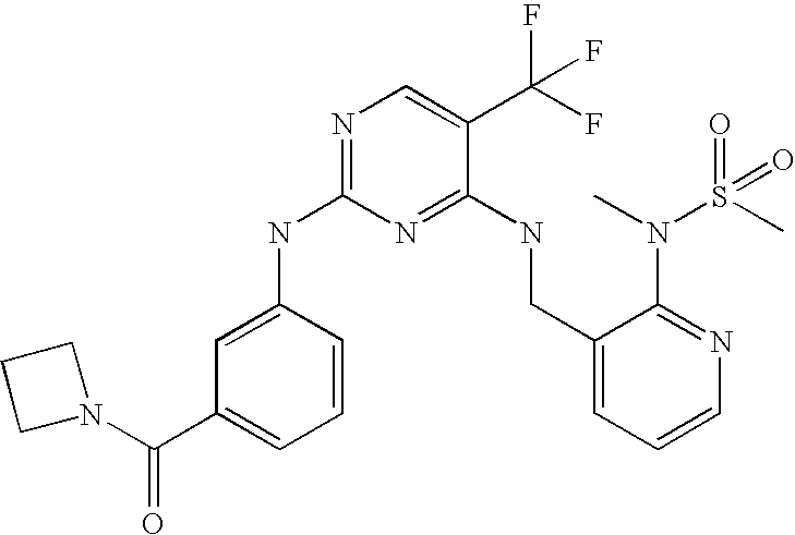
C1(CNC2=NC(NC3=CC(C(N4CCC4)=O)=CC=C3)=NC=C2C(F)(F)F)=CC=CN=C1N(C)S(C)(=O)=O
